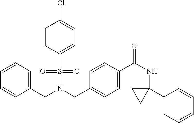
C(N(CC1=CC=C(C(NC2(C3=CC=CC=C3)CC2)=O)C=C1)S(=O)(=O)C1=CC=C(Cl)C=C1)C1=CC=CC=C1
